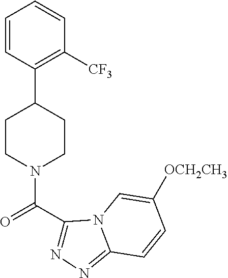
C1=CC(C2CCN(C(C3=NN=C4N3C=C([OCH2CH3])C=C4)=O)CC2)=C([CF3])C=C1
